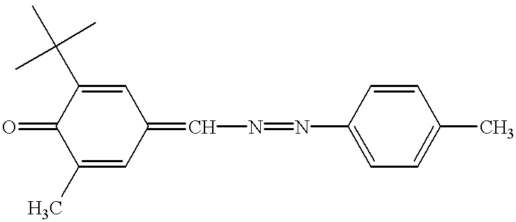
C1(C)=CC(=CN=NC2=CC=C(C)C=C2)C=C(C(C)(C)C)C1=O
